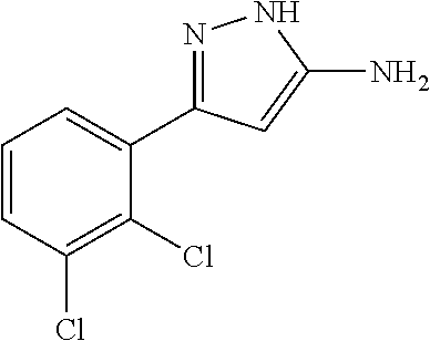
C1=CC(Cl)=C(Cl)C(C2=NNC(N)=C2)=C1
